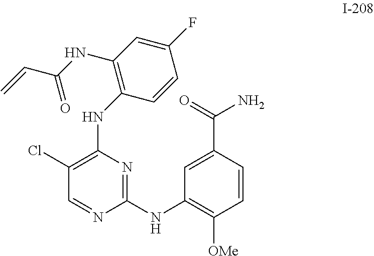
C1(Cl)=C(NC2=C(NC(C=C)=O)C=C(F)C=C2)N=C(NC2=C([OMe])C=CC(C(=O)N)=C2)N=C1
